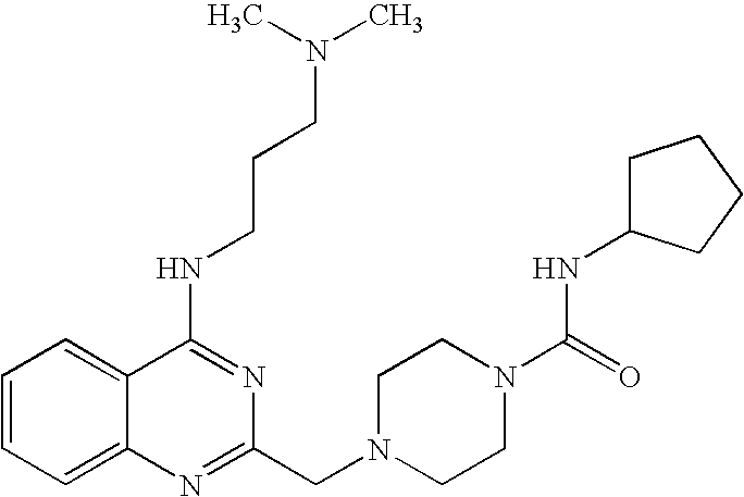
C1=CC=C2C(=C1)C(NCCCN(C)C)=NC(CN1CCN(C(=O)NC3CCCC3)CC1)=N2
